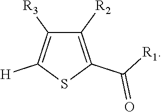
C1(C([R1])=O)=C([R2])C([R3])=C([H])S1
